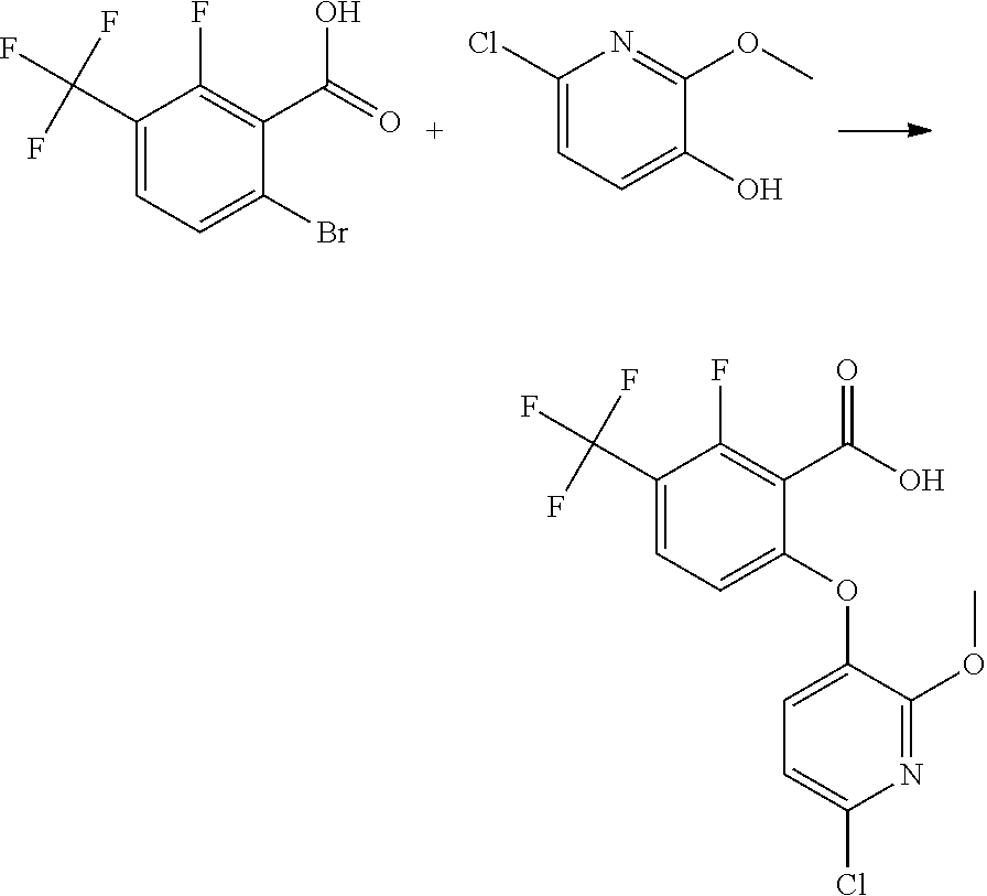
C1=C(C(F)(F)F)C(F)=C(C(O)=O)C(Br)=C1.C1=C(Cl)N=C(OC)C(O)=C1.C1=C(C(F)(F)F)C(F)=C(C(=O)O)C(OC2=CC=C(Cl)N=C2OC)=C1
